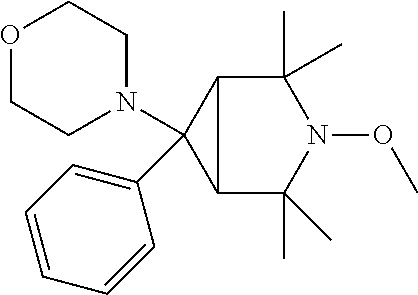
C1(C)(C)C2C(N3CCOCC3)(C3=CC=CC=C3)C2C(C)(C)N1OC
